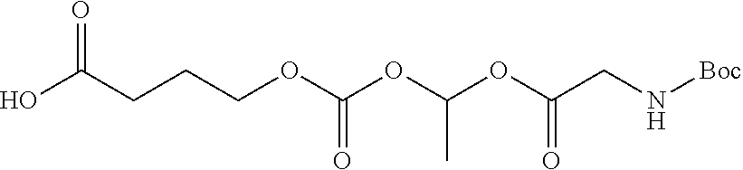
OC(CCCOC(OC(OC(CN[Boc])=O)C)=O)=O
